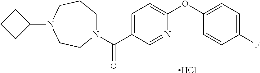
C1(N2CCN(C(C3=CC=C(OC4=CC=C(F)C=C4)N=C3)=O)CCC2)CCC1.Cl
